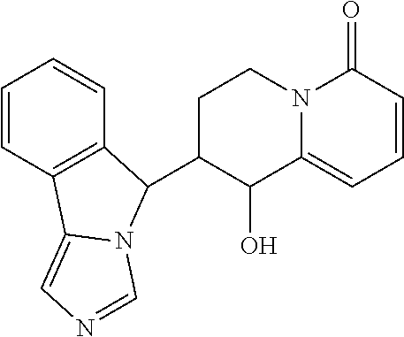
C1=CC2=C(C=C1)C(C1CCN3C(=CC=CC3=O)C1O)N1C2=CN=C1
